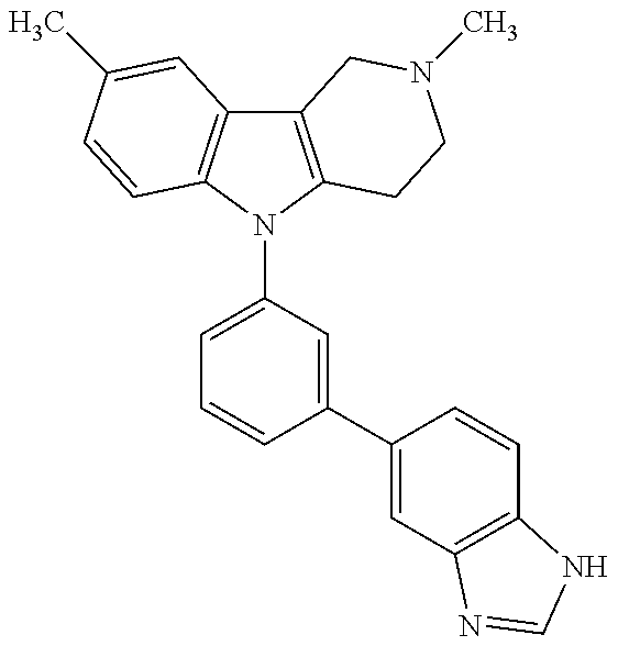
C12=C(N(C3=CC=CC(C4=CC5=C(C=C4)NC=N5)=C3)C3=C1C=C(C)C=C3)CCN(C)C2
